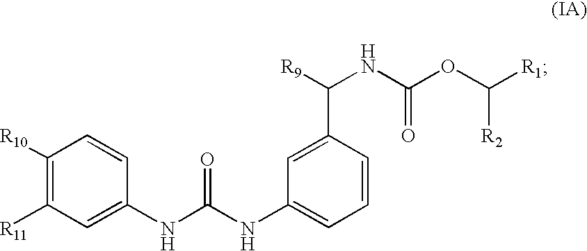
C1([R10])=C([R11])C=C(NC(NC2=CC=CC(C([R9])NC(OC([R1])[R2])=O)=C2)=O)C=C1
